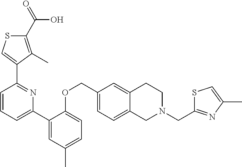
C1(C(=O)O)=C(C)C(C2=NC(C3=CC(C)=CC=C3OCC3=CC=C4C(=C3)CCN(CC3=NC(C)=CS3)C4)=CC=C2)=CS1
